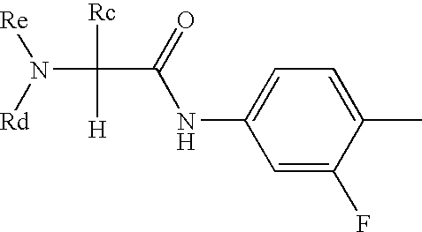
N(C([Rc])([H])C(=O)NC1=CC=C(C)C(F)=C1)([Re])[Rd]
